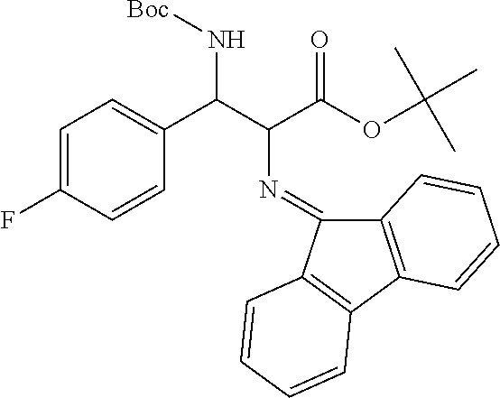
C1=C(F)C=CC(C(C(C(OC(C)(C)C)=O)N=C2C3=C(C4=C2C=CC=C4)C=CC=C3)N[Boc])=C1
